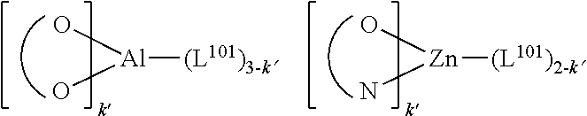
[Al]([(L101)3-k])(O)O.[Zn]([(L101)2-k])(O)N
